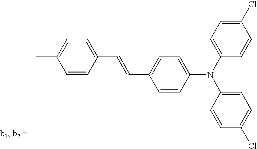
CC1=CC=C(C=CC2=CC=C(N(C3=CC=C(Cl)C=C3)C3=CC=C(Cl)C=C3)C=C2)C=C1
